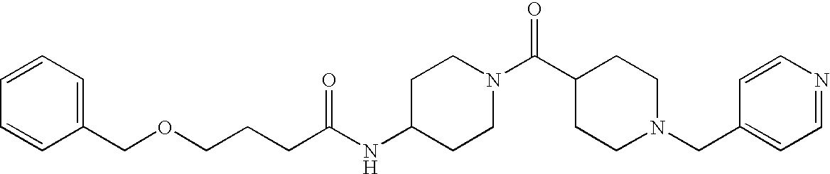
C(NC1CCN(C(C2CCN(CC3=CC=NC=C3)CC2)=O)CC1)(CCCOCC1=CC=CC=C1)=O
